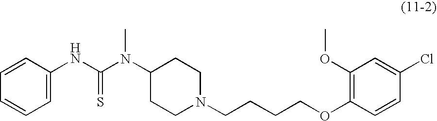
C1=C(NC(N(C2CCN(CCCCOC3=C(OC)C=C(Cl)C=C3)CC2)C)=S)C=CC=C1
